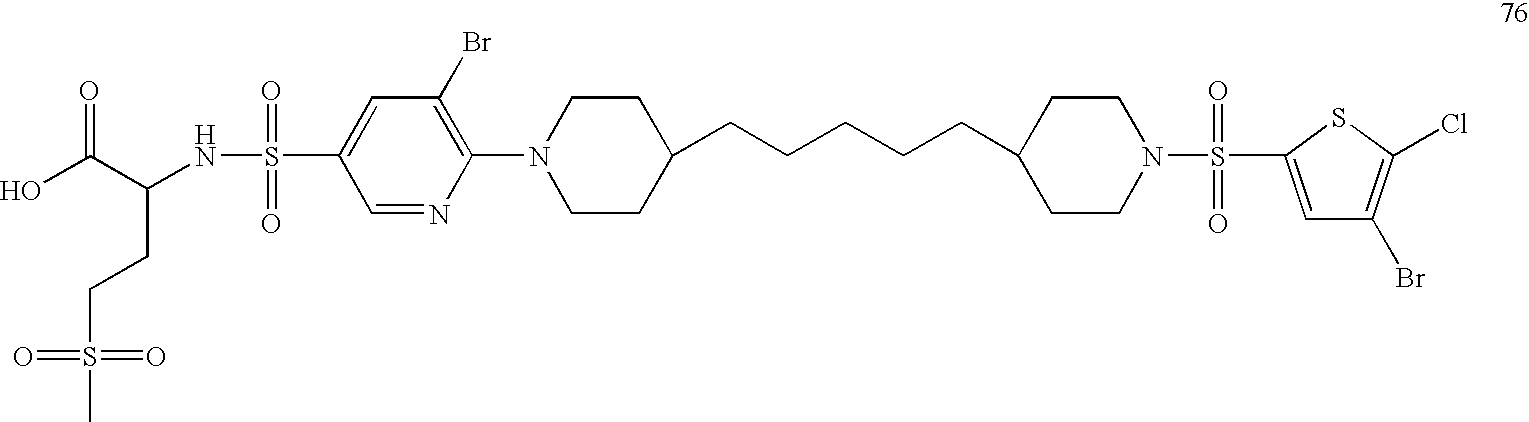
N(S(=O)(=O)C1=CC(Br)=C(N2CCC(CCCCCC3CCN(S(=O)(=O)C4=CC(Br)=C(Cl)S4)CC3)CC2)N=C1)C(C(O)=O)CCS(=O)(=O)C
